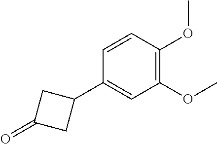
C1(OC)=C(OC)C=CC(C2CC(=O)C2)=C1
